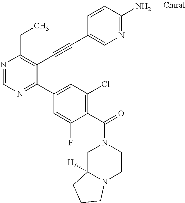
N1=CN=C(C2=CC(Cl)=C(C(N3CC4([H])N(CC3)CCC4)=O)C(F)=C2)C(C#CC2=CN=C(N)C=C2)=C1CC
